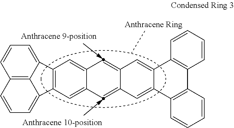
C12=C(C3=CC=CC4=C3C1=CC=C4)C=C1C(=C2)C=C2C(=C1)C=C1C(=C2)C2=C(C3=C1C=CC=C3)C=CC=C2
